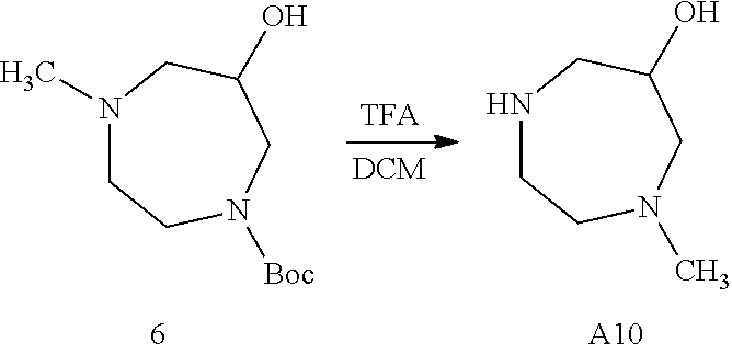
N1(C)CCN([Boc])CC(O)C1.N1CCN(C)CC(O)C1.[A10]
